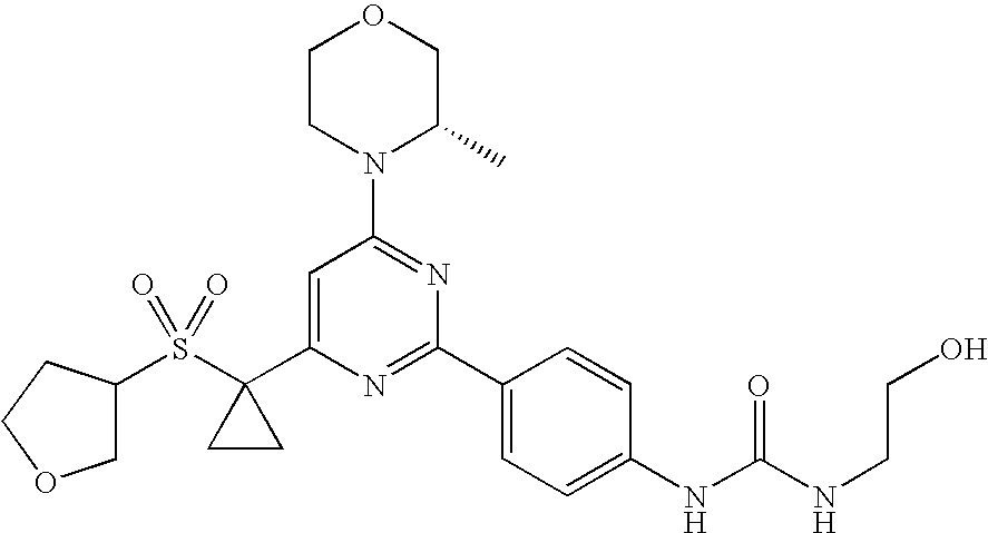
S(C1(C2=CC(N3C(C)COCC3)=NC(C3=CC=C(NC(NCCO)=O)C=C3)=N2)CC1)(=O)(=O)C1COCC1
